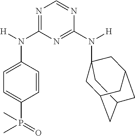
N1=C(N(C2=CC=C(P(=O)(C)C)C=C2)[H])N=C(N([H])C23CC4CC(C2)CC(C3)C4)N=C1
